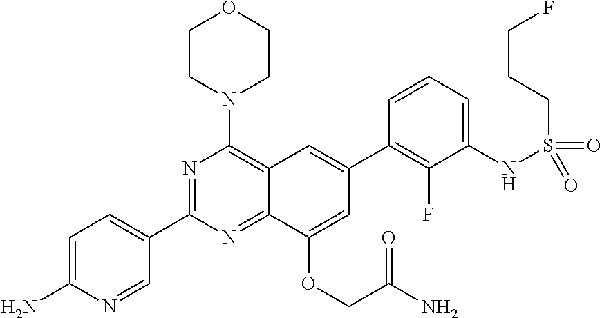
C12=NC(C3=CC=C(N)N=C3)=NC(N3CCOCC3)=C1C=C(C1=C(F)C(NS(CCCF)(=O)=O)=CC=C1)C=C2OCC(N)=O
